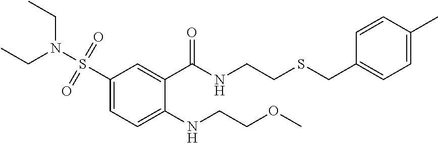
C1(S(=O)(=O)N(CC)CC)=CC=C(NCCOC)C(C(=O)NCCSCC2=CC=C(C)C=C2)=C1
